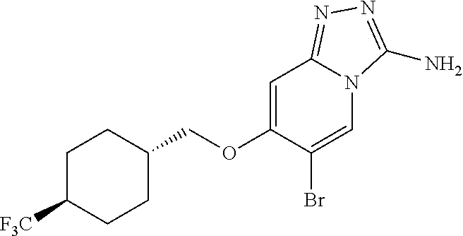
C1=C(Br)C(OCC2CCC([F3C])CC2)=CC2=NN=C(N)N12
